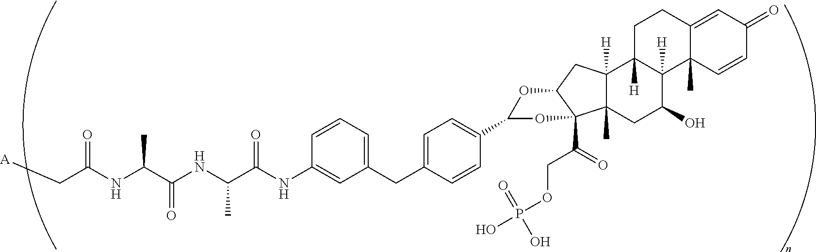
C(C(NC(C(NC(C(NC1=CC(CC2=CC=C(C3OC4C(C(COP(O)(O)=O)=O)(C5(C)C([H])(C4)C4([H])C([H])(C(O)C5)C5(C)C(=CC(=O)C=C5)CC4)O3)C=C2)=CC=C1)=O)C)=O)C)=O)[A]
